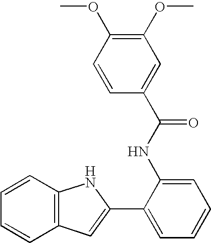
C12=C(C=CC=C1)NC(C1=CC=CC=C1NC(C1=CC(OC)=C(OC)C=C1)=O)=C2
